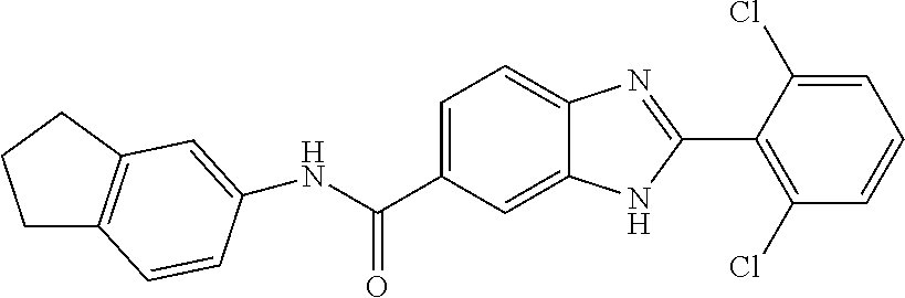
N(C(C1=CC=C2C(=C1)NC(C1=C(Cl)C=CC=C1Cl)=N2)=O)C1=CC2=C(CCC2)C=C1
